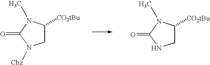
C1C([CO2tBu])N(C)C(=O)N1.C1C([CO2tBu])N(C)C(=O)N1[Cbz]
